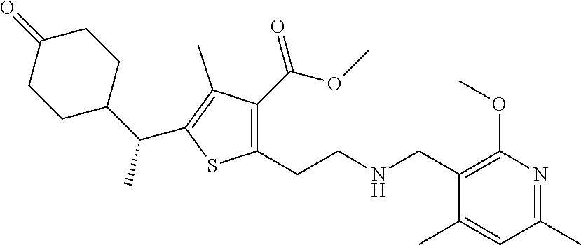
C1(CNCCC2=C(C(=O)OC)C(C)=C(C(C)C3CCC(=O)CC3)S2)=C(OC)N=C(C)C=C1C
